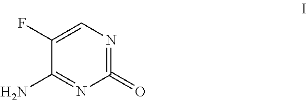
C1(F)=CN=C(=O)N=C1N
